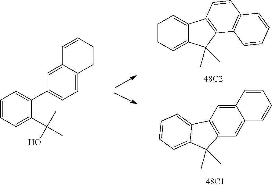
C1=CC=C(C(C)(C)O)C(C2=CC=C3C(=C2)C=CC=C3)=C1.C1=CC=C2C(=C1)C1=C(C2(C)C)C2=C(C=C1)C=CC=C2.C12=CC3=C(C=C1C=CC=C2)C(C)(C)C1=CC=CC=C31
